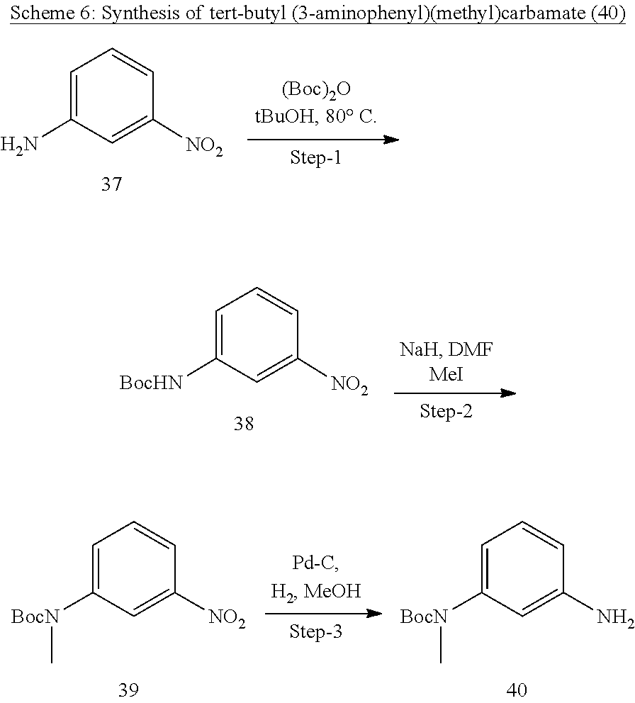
C1=CC([NO2])=CC(N)=C1.C1=CC([NO2])=CC([BocHN])=C1.C[BocN]C1=CC=CC(N)=C1.C[BocN]C1=CC=CC([NO2])=C1
